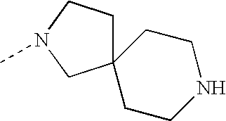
C1CNCCC12CCN(C)C2
